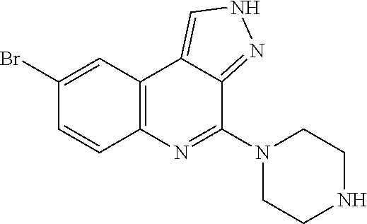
C1(Br)=CC2=C(C=C1)N=C(N1CCNCC1)C1=NNC=C21
